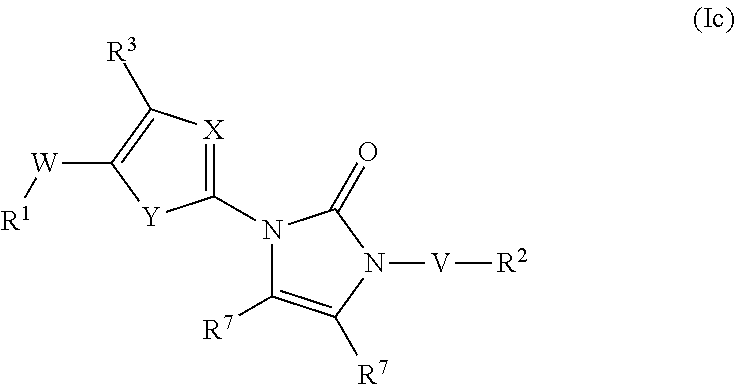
C1(N2C([R7])=C([R7])N([V][R2])C2=O)=[X]C([R3])=C([W][R1])[Y]1
